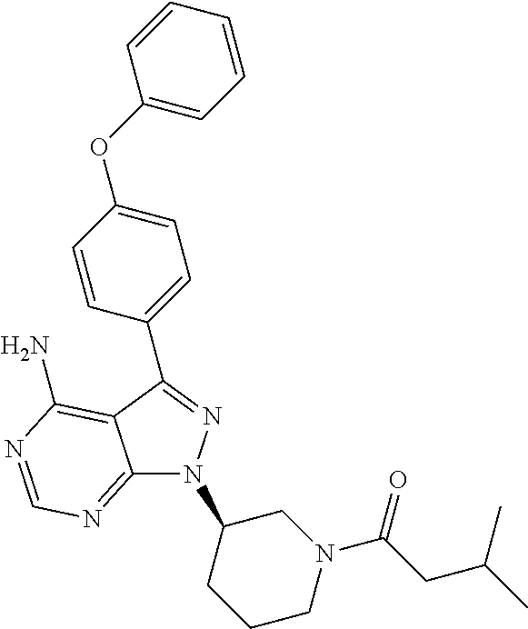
C12=NC=NC(N)=C1C(C1=CC=C(OC3=CC=CC=C3)C=C1)=NN2C1CCCN(C(CC(C)C)=O)C1
